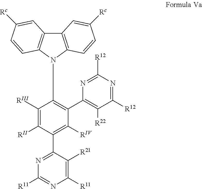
C12=C(N(C3=C(C4=C([R22])C([R12])=NC([R12])=N4)C([RIV])=C(C4=NC([R11])=NC([R11])=C4[R21])C([RII])=C3[RIII])C3=C1C=C([Rc])C=C3)C=CC([Rc])=C2
